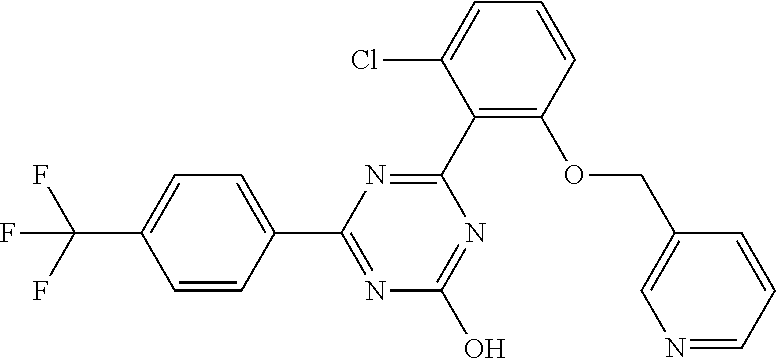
N1=C(O)N=C(C2=CC=C(C(F)(F)F)C=C2)N=C1C1=C(OCC2=CN=CC=C2)C=CC=C1Cl
